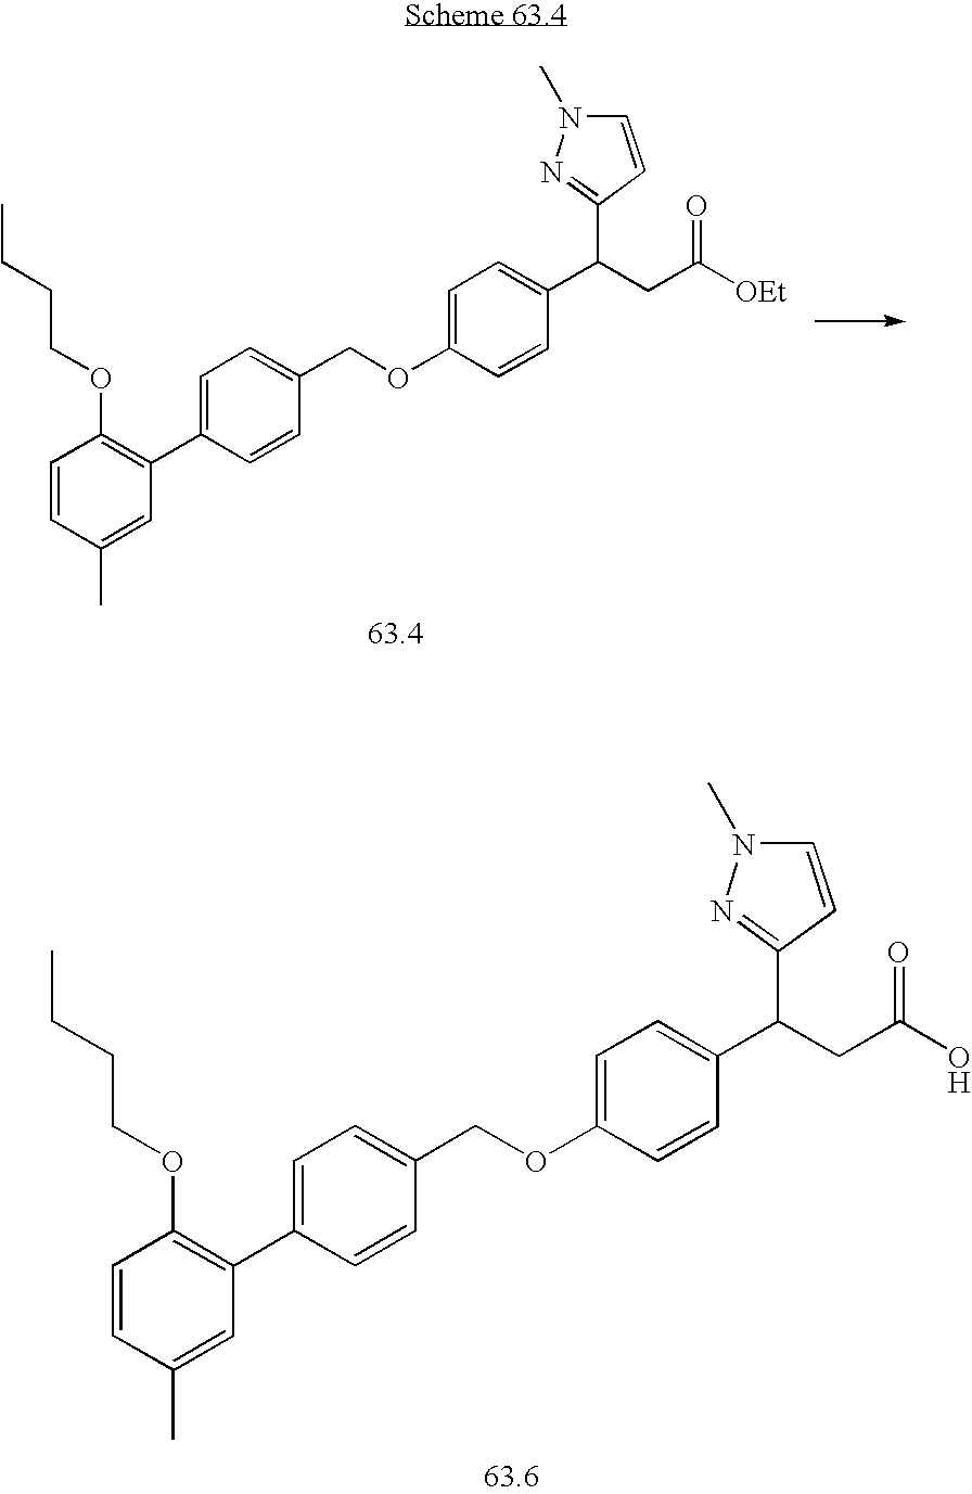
C1=CC(C)=CC(C2=CC=C(COC3=CC=C(C(CC([OEt])=O)C4=NN(C)C=C4)C=C3)C=C2)=C1OCCCC.C1=CC(C)=CC(C2=CC=C(COC3=CC=C(C(CC(O)=O)C4=NN(C)C=C4)C=C3)C=C2)=C1OCCCC
